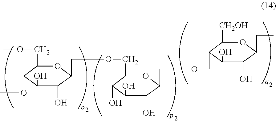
C1(COC)C(OC)C(O)C(O)C(COCC2C(O)C(O)C(O)C(COCC3C([CH2OH])OC(CC)C(O)C3O)O2)O1
